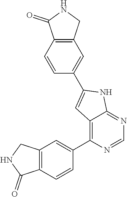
C12=C(C=C(C3=C4C(=NC=N3)NC(C3=CC5=C(C=C3)C(=O)NC5)=C4)C=C1)CNC2=O
